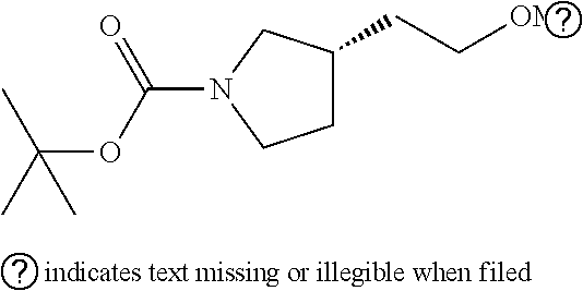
C1C(CC[OMs])CN(C(OC(C)(C)C)=O)C1
